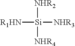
[NHR2][Si]([R1HN])([NHR3])[NHR4]
